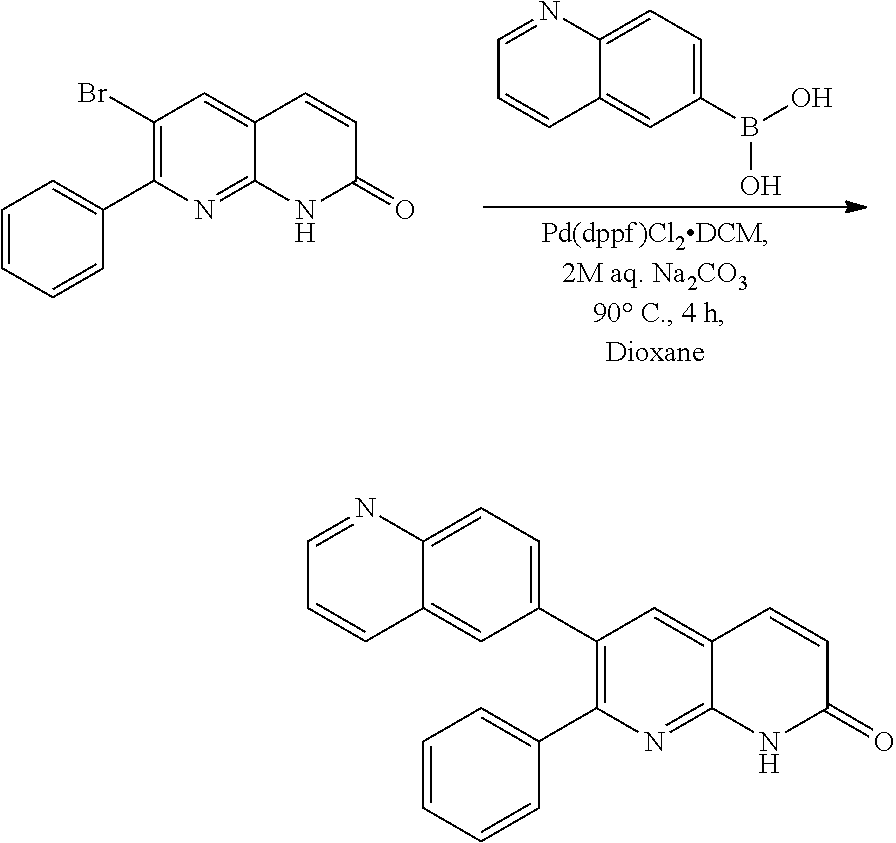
C1(Br)=C(C2=CC=CC=C2)N=C2C(=C1)C=CC(=O)N2.C1=C2C(=CC(B(O)O)=C1)C=CC=N2.C1(C2=CC=C3C(=C2)C=CC=N3)=C(C2=CC=CC=C2)N=C2C(=C1)C=CC(=O)N2
